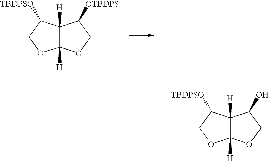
C12([H])C([H])(C([TBDPSO])CO1)C([OTBDPS])CO2.C12([H])C([H])(C([TBDPSO])CO1)C(O)CO2
